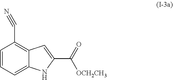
C1=CC(C#N)=C2C=C(C(=O)[OCH2CH3])NC2=C1
